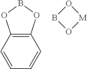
C12=C(OBO1)C=CC=C2.O1BO[M]1
